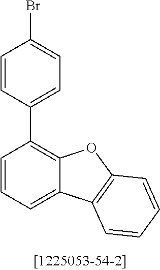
C1=CC=C2C(=C1C1=CC=C(Br)C=C1)OC1=C2C=CC=C1
